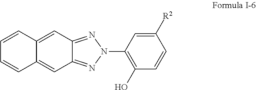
C1=CC2=CC3=NN(C4=C(O)C=CC([R2])=C4)N=C3C=C2C=C1
